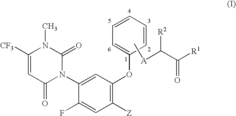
C1([CF3])=CC(=O)N(C2=CC(OC3=CC=CC=C3)=C([Z])C=C2F)C(=O)N1C.C[A]C([R2])C([R1])=O
